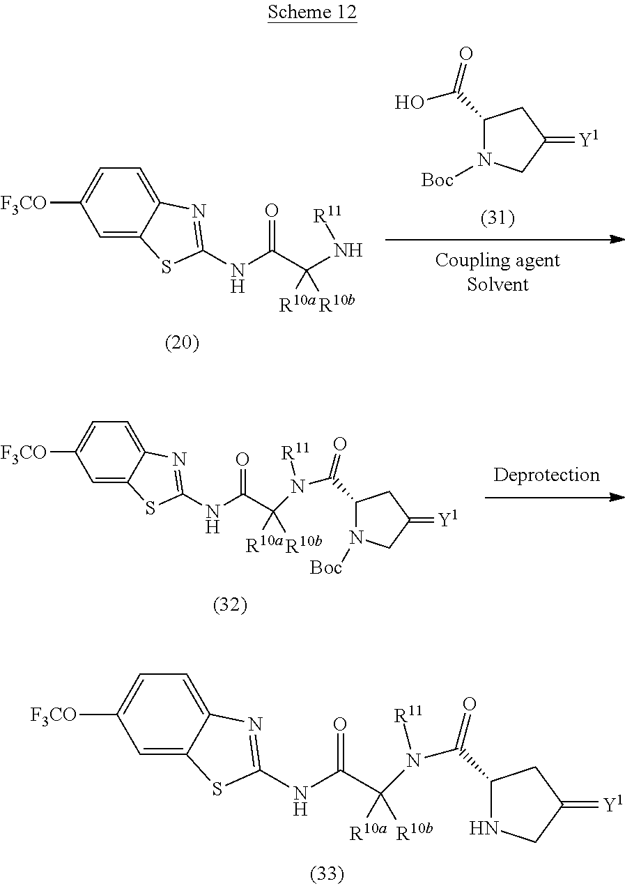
C1=C2C(=CC=C1[F3CO])N=C(NC(C([R10b])([R10a])N(C(C1NCC(=[Y1])C1)=O)[R11])=O)S2.C1=C2C(=CC=C1[F3CO])N=C(NC(=O)C(N(C(C1CC(=[Y1])CN1[Boc])=O)[R11])([R10b])[R10a])S2.C1=C2C(=CC=C1[F3CO])N=C(NC(C([R10b])([R10a])N[R11])=O)S2.N1([Boc])CC(=[Y1])CC1C(O)=O
